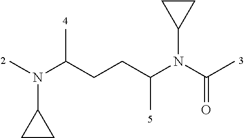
CN(C(CCC(N(C(C)=O)C1CC1)C)C)C1CC1
